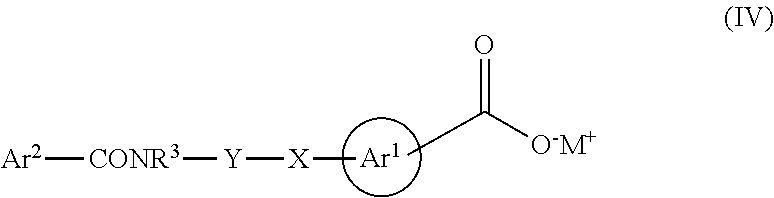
[Ar1].C[X][Y][CONR3][Ar2].CC([O-M+])=O
